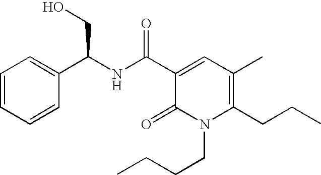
C1=CC=CC(C(NC(C2=CC(C)=C(CCC)N(CCCC)C2=O)=O)CO)=C1
